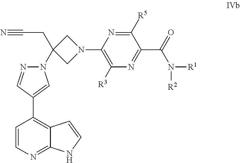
C1([R5])=NC(N2CC(N3N=CC(C4=C5C(=NC=C4)NC=C5)=C3)(CC#N)C2)=C([R3])N=C1C(=O)N([R1])[R2]
